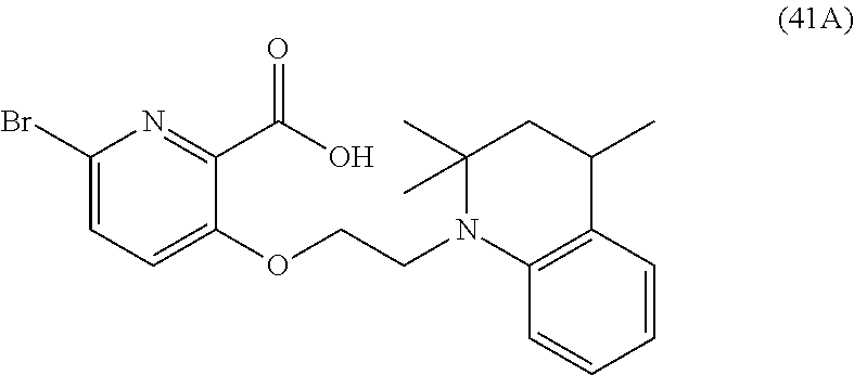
BrC1=CC=C(OCCN2C3=C(C(C)CC2(C)C)C=CC=C3)C(C(O)=O)=N1
